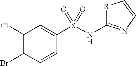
C1(Cl)=C(Br)C=CC(S(NC2=NC=CS2)(=O)=O)=C1
